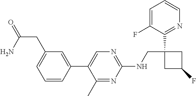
C1(NCC2(C3=NC=CC=C3F)CC(F)C2)=NC=C(C2=CC(CC(=O)N)=CC=C2)C(C)=N1
